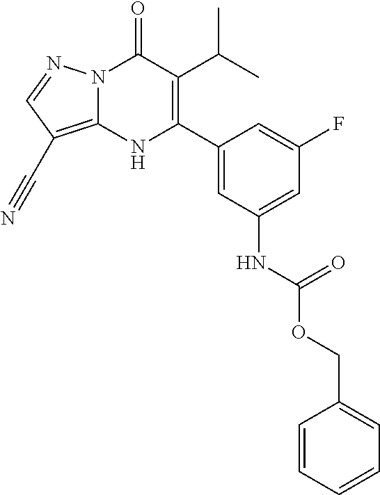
N12C(=C(C#N)C=N1)NC(C1=CC(NC(=O)OCC3=CC=CC=C3)=CC(F)=C1)=C(C(C)C)C2=O
